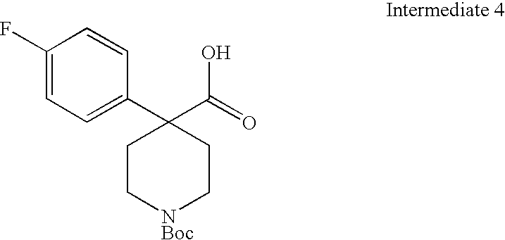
C1(F)=CC=C(C2(C(=O)O)CC[NBoc]CC2)C=C1
